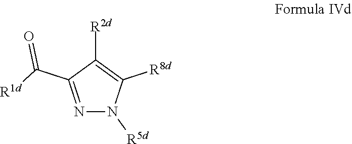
N1=C(C([R1d])=O)C([R2d])=C([R8d])N1[R5d]
